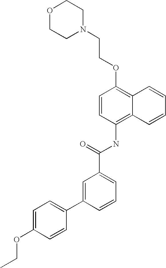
O1CCN(CCOC2=C3C(=C(NC(C4=CC=CC(C5=CC=C(OCC)C=C5)=C4)=O)C=C2)C=CC=C3)CC1
